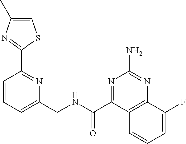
C1=CC=C(CNC(C2=NC(N)=NC3=C2C=CC=C3F)=O)N=C1C1=NC(C)=CS1
